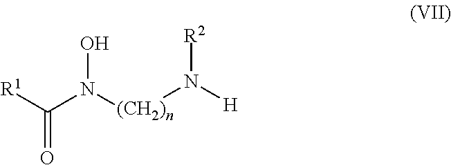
C(N([(CH2)n]N([R2])[H])O)([R1])=O
